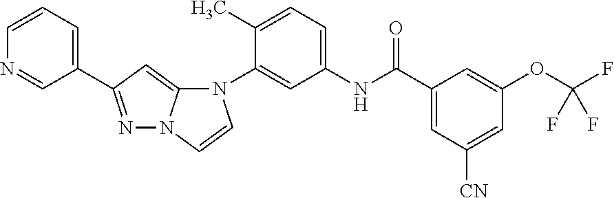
N1=C(C2=CC=CN=C2)C=C2N1C=CN2C1=CC(NC(C2=CC([CN])=CC(OC(F)(F)F)=C2)=O)=CC=C1C
